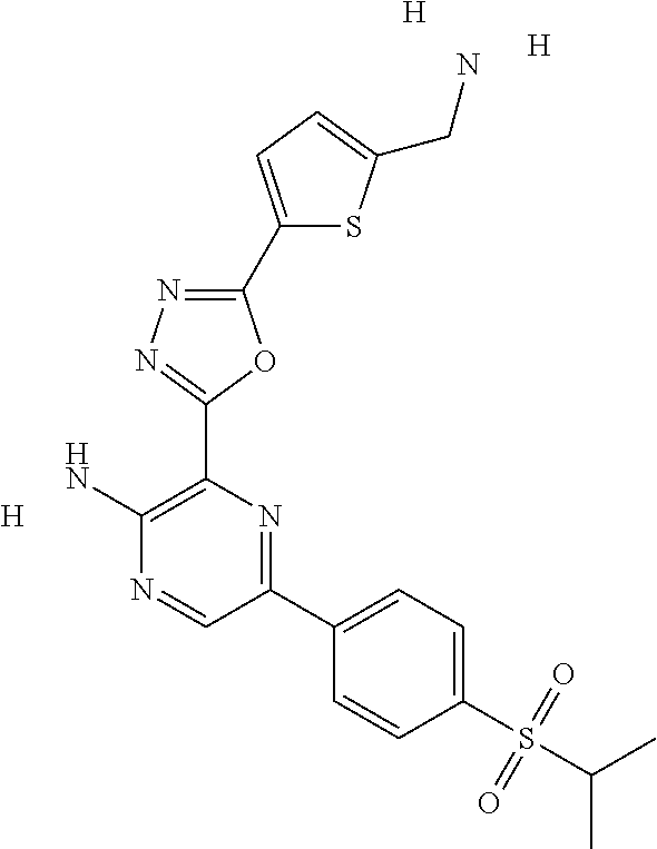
C1(C2=CC=C(CN)S2)=NN=C(C2=C(N)N=CC(C3=CC=C(S(C(C)C)(=O)=O)C=C3)=N2)O1.[H].[H].[H]
